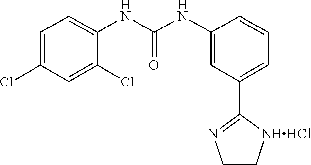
C1=C(Cl)C=C(Cl)C(NC(NC2=CC(C3=NCC[NHHCl]3)=CC=C2)=O)=C1
